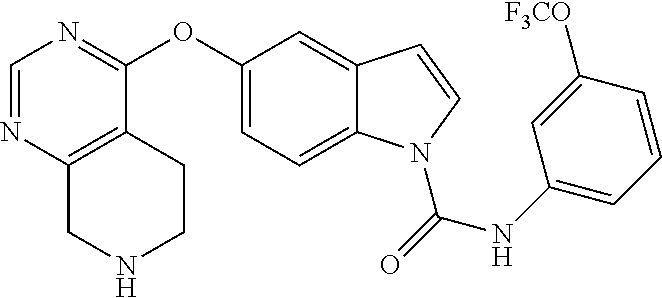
C1=NC2=C(C(OC3=CC=C4C(=C3)C=CN4C(=O)NC3=CC=CC([F3CO])=C3)=N1)CCNC2
